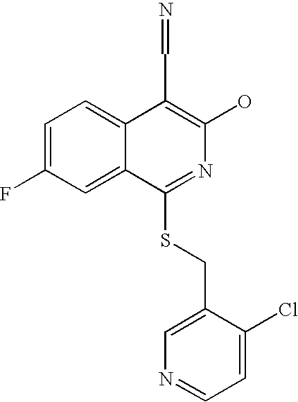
C1=C(F)C=C2C(=C1)C(C=N)=C(O)N=C2SCC1=CN=CC=C1Cl
